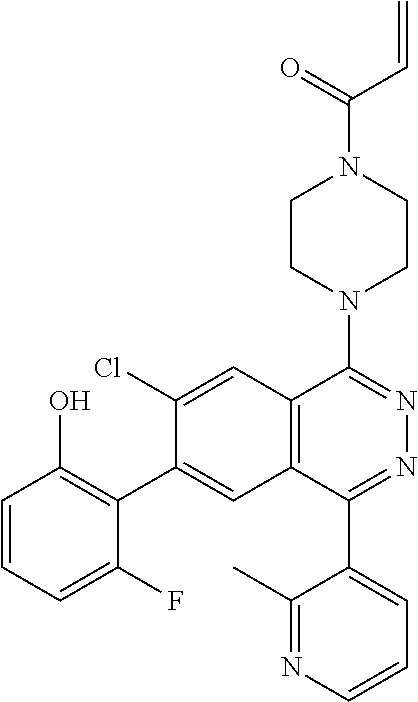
C1=CC=C(F)C(C2=CC3=C(C=C2Cl)C(N2CCN(C(C=C)=O)CC2)=NN=C3C2=CC=CN=C2C)=C1O
